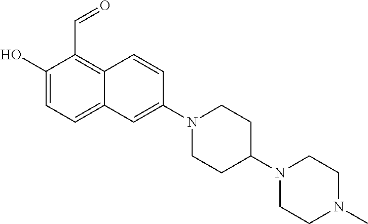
C1(O)=CC=C2C(=C1C=O)C=CC(N1CCC(N3CCN(C)CC3)CC1)=C2
